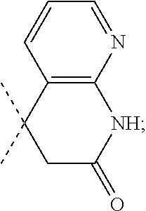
C1=CC2=C(N=C1)[NH]C(=O)CC2(C)C
